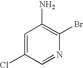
C1=C(Cl)C=NC(Br)=C1N
